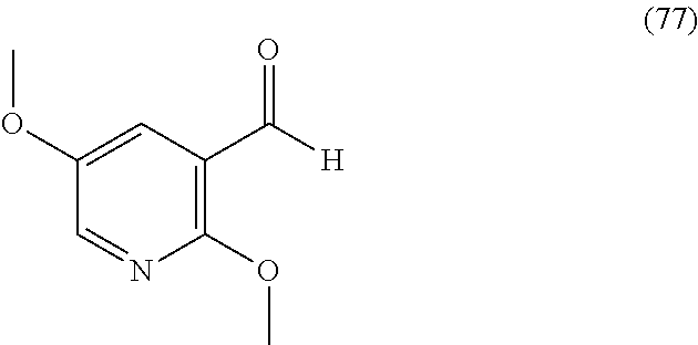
C1(C([H])=O)=C(OC)N=CC(OC)=C1
